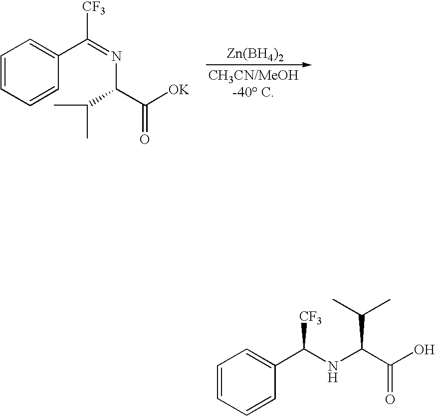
C1=CC=CC(C(=NC(C(C)C)C([OK])=O)[CF3])=C1.[Zn(BH4)2].C1=CC=CC(C(NC(C(O)=O)C(C)C)[CF3])=C1
